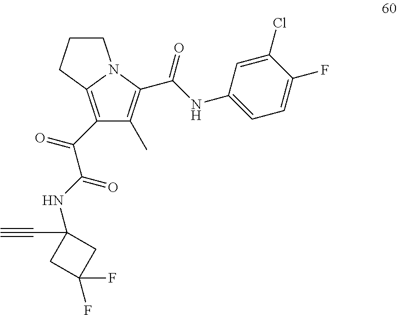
C1(C(=O)C(NC2(C#C)CC(F)(F)C2)=O)=C2N(C(C(NC3=CC=C(F)C(Cl)=C3)=O)=C1C)CCC2
